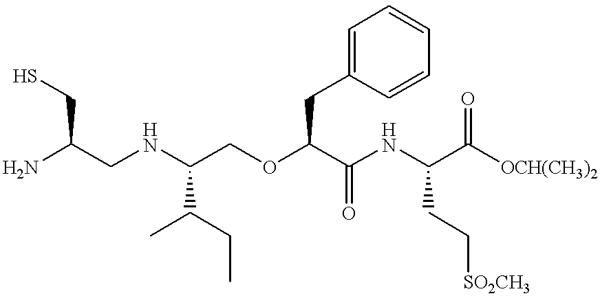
NC(CS)CNC(COC(C(NC(C(=O)[OCH(CH3)2])CC[SO2CH3])=O)CC1=CC=CC=C1)C(CC)C
